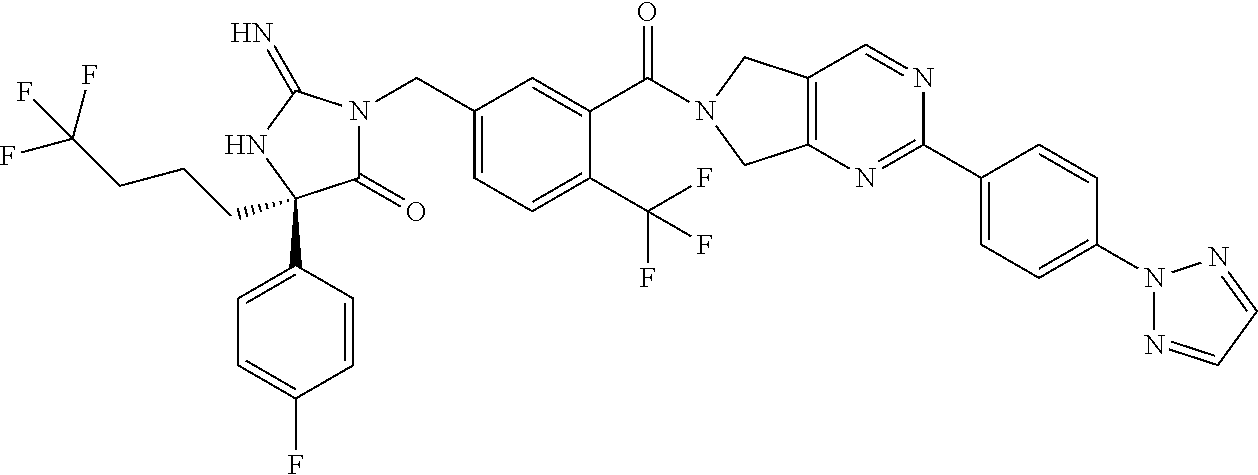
C1(=O)N(CC2=CC=C(C(F)(F)F)C(C(=O)N3CC4=C(C3)N=C(C3=CC=C(N5N=CC=N5)C=C3)N=C4)=C2)C(=N)NC1(C1=CC=C(F)C=C1)CCCC(F)(F)F
